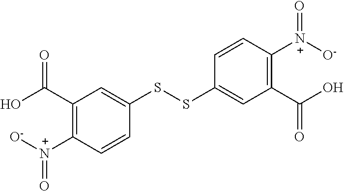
C1(C(O)=O)=C([N+]([O-])=O)C=CC(SSC2=CC(C(O)=O)=C([N+]([O-])=O)C=C2)=C1
